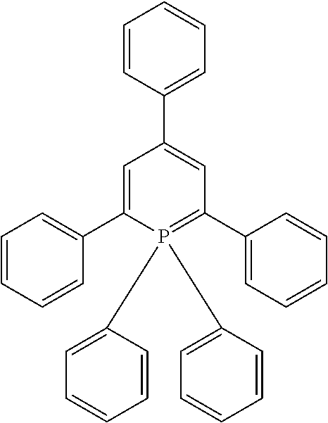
C1=C(C2=CC=CC=C2)P(C2=CC=CC=C2)(C2=CC=CC=C2)=C(C2=CC=CC=C2)C=C1C1=CC=CC=C1
